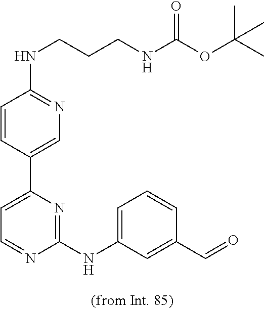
C1=C(C2=CC=NC(NC3=CC=CC(C=O)=C3)=N2)C=CC(NCCCNC(OC(C)(C)C)=O)=N1
